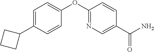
C1=C(C2CCC2)C=CC(OC2=NC=C(C(N)=O)C=C2)=C1
